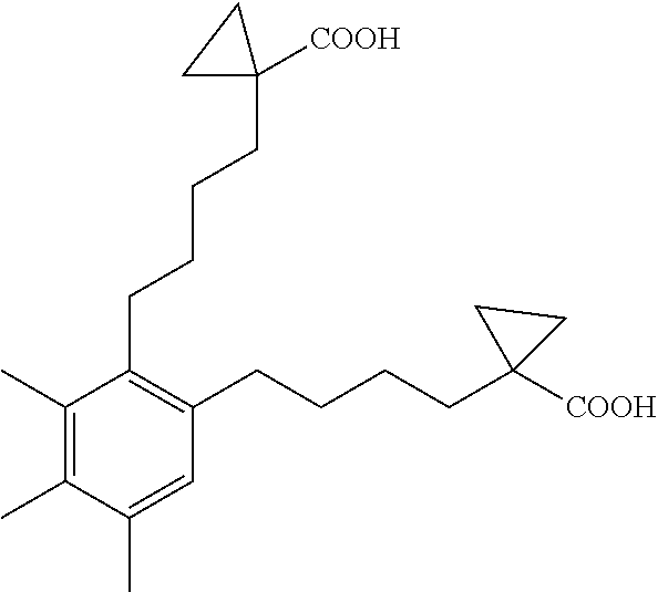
C1(CCCCC2([COOH])CC2)=C(CCCCC2([COOH])CC2)C=C(C)C(C)=C1C
